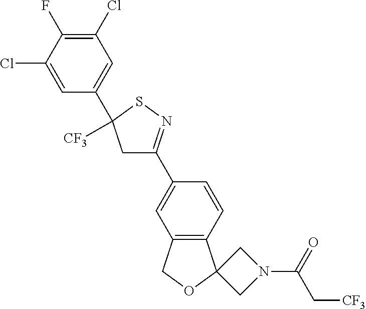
C1(Cl)=C(F)C(Cl)=CC(C2([CF3])CC(C3=CC4=C(C=C3)C3(OC4)CN(C(C[CF3])=O)C3)=NS2)=C1
